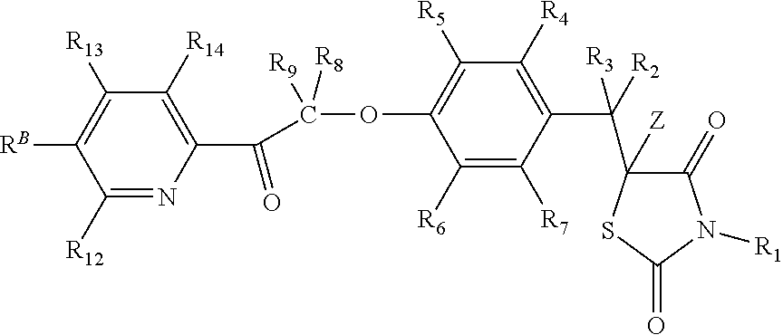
C1([R12])=NC(C(C(OC2=C([R5])C([R4])=C(C([R2])(C3([Z])C(=O)N([R1])C(=O)S3)[R3])C([R7])=C2[R6])([R8])[R9])=O)=C([R14])C([R13])=C1[RB]
